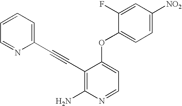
NC1=C(C#CC2=CC=CC=N2)C(OC2=CC=C([NO2])C=C2F)=CC=N1
